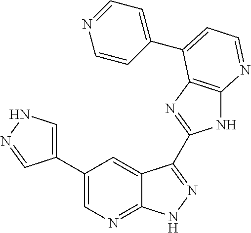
C1(C2=CN=C3C(=C2)C(C2=NC4=C(N2)N=CC=C4C2=CC=NC=C2)=NN3)=CNN=C1
